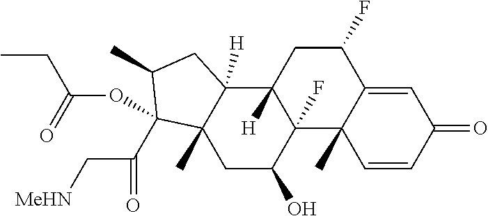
C1(F)CC2([H])C(F)(C3(C)C1=CC(=O)C=C3)C(O)CC1(C)C2([H])CC(C)C1(OC(CC)=O)C(C[MeHN])=O
